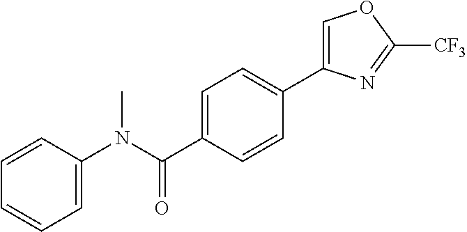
C1=CC(N(C(C2=CC=C(C3=COC([CF3])=N3)C=C2)=O)C)=CC=C1
